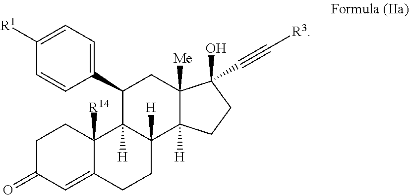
C1C(=O)C=C2C([R14])(C1)C1([H])C([H])(CC2)C2([H])C([Me])(CC1C1=CC=C([R1])C=C1)C(O)(C#C[R3])CC2
